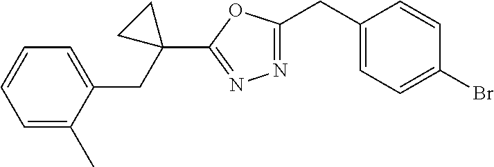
C1(CC2=NN=C(C3(CC4=CC=CC=C4C)CC3)O2)=CC=C(Br)C=C1
